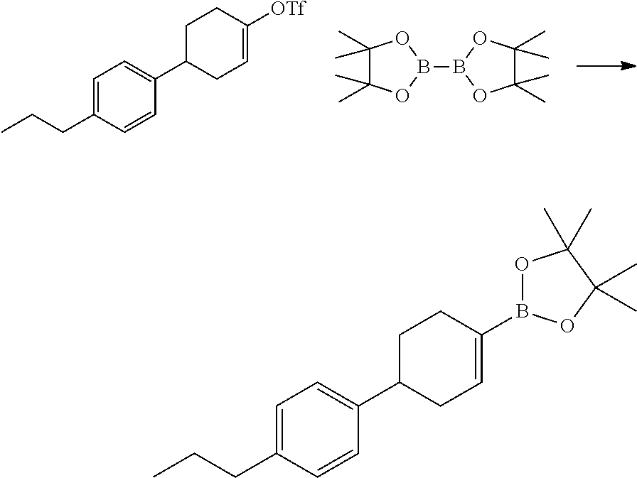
C1(CCC)=CC=C(C2CCC([OTf])=CC2)C=C1.C1(C)(C)C(C)(C)OB(B2OC(C)(C)C(C)(C)O2)O1.C1(CCC)=CC=C(C2CCC(B3OC(C)(C)C(C)(C)O3)=CC2)C=C1
